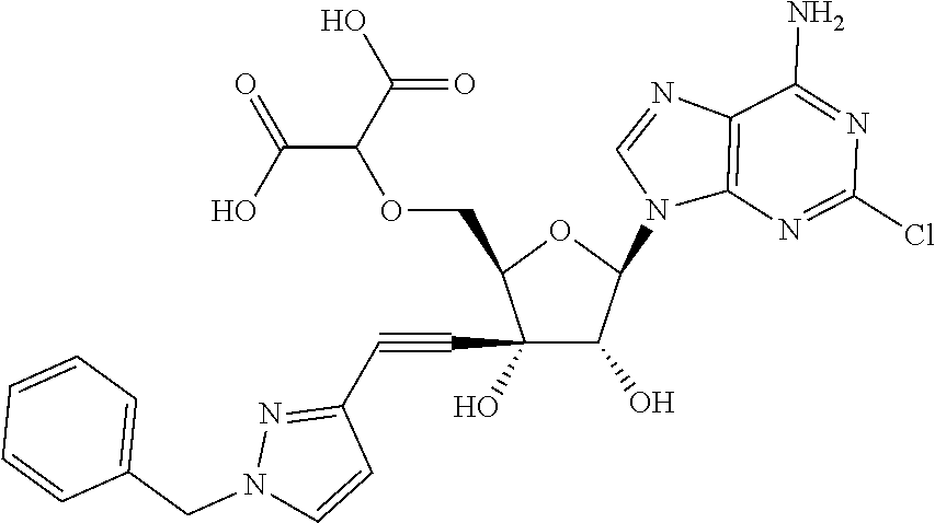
C1(C#CC2=NN(CC3=CC=CC=C3)C=C2)(O)C(O)C(N2C3=C(N=C2)C(N)=NC(Cl)=N3)OC1COC(C(O)=O)C(=O)O
